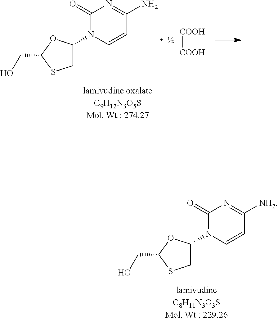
C1C(N2C=CC(N)=NC2=O)OC(CO)S1.[COOH][COOH].C1C(N2C=CC([NH2])=NC2=O)OC(CO)S1
